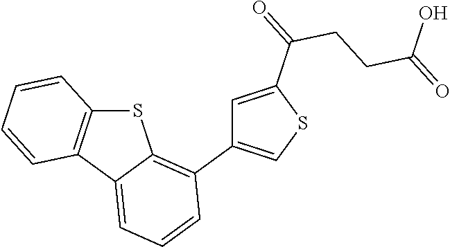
C1=C(C(=O)CCC(=O)O)SC=C1C1=C2C(=CC=C1)C1=C(S2)C=CC=C1
